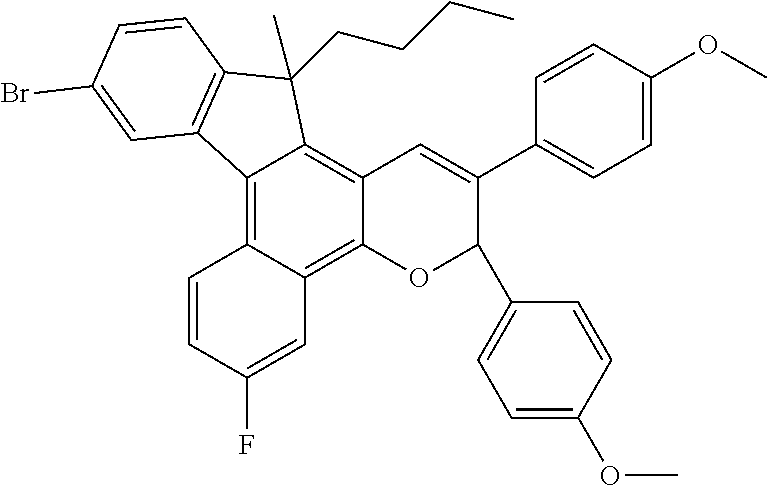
C1=CC(F)=CC2=C3C(=C4C(=C12)C1=C(C4(C)CCCC)C=CC(Br)=C1)C=C(C1=CC=C(OC)C=C1)C(C1=CC=C(OC)C=C1)O3
